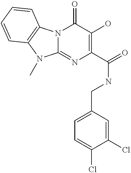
N12C(=NC(C(=O)NCC3=CC=C(Cl)C(Cl)=C3)=C(O)C1=O)N(C)C1=C2C=CC=C1
